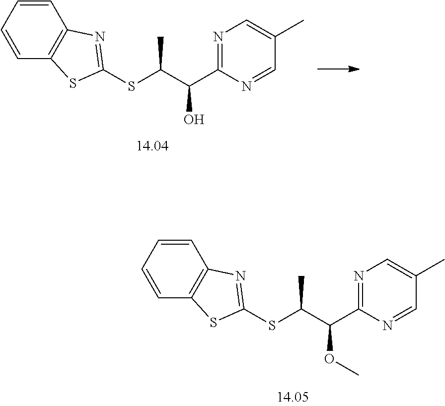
C1=CC=CC2=C1N=C(SC(C(C1=NC=C(C)C=N1)OC)C)S2.C1=CC=CC2=C1N=C(SC(C(C1=NC=C(C)C=N1)O)C)S2
